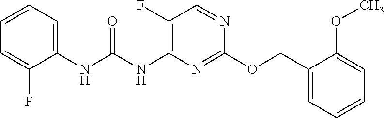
N(C1=C(F)C=NC(OCC2=CC=CC=C2OC)=N1)C(NC1=CC=CC=C1F)=O
